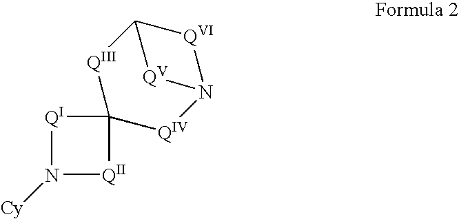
[QI]1N([Cy])[QII]C12[QIV]N1[QVI]C([QIII]2)[QV]1
